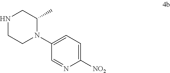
N1CCN(C2=CC=C([NO2])N=C2)C(C)C1
